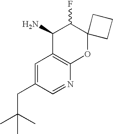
C1=C(CC(C)(C)C)C=NC2=C1C(N)C(F)C1(O2)CCC1
